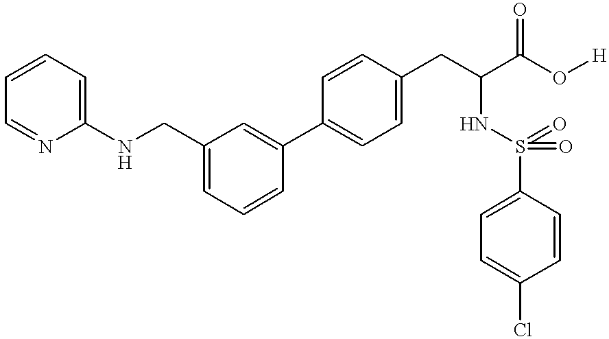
C1(NCC2=CC=CC(C3=CC=C(CC(C(O[H])=O)NS(=O)(=O)C4=CC=C(Cl)C=C4)C=C3)=C2)=CC=CC=N1
